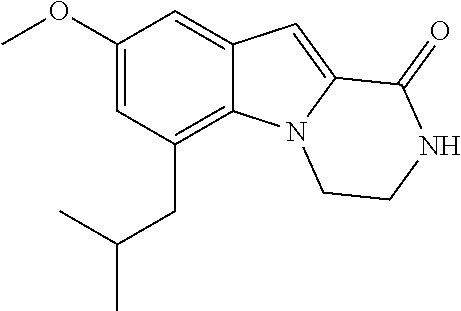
C1(OC)=CC(CC(C)C)=C2C(=C1)C=C1N2CCNC1=O
